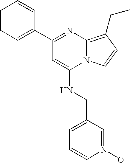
C1=CC=C(C2=NC3=C(CC)C=CN3C(NCC3=CC=CN(O)=C3)=C2)C=C1
